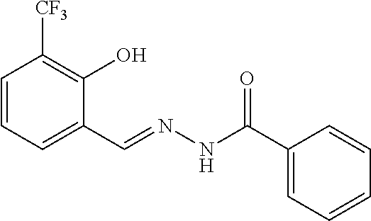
C1=CC=C(C=NNC(C2=CC=CC=C2)=O)C(O)=C1[CF3]
